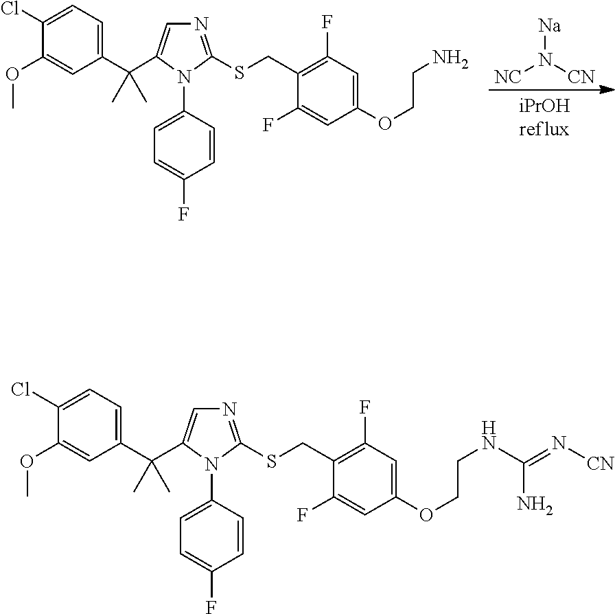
C1(Cl)=CC=C(C(C)(C)C2=CN=C(SCC3=C(F)C=C(OCCNC(=N[CN])N)C=C3F)N2C2=CC=C(F)C=C2)C=C1OC.C1(Cl)=CC=C(C(C)(C)C2=CN=C(SCC3=C(F)C=C(OCCN)C=C3F)N2C2=CC=C(F)C=C2)C=C1OC.[Na]N([CN])[NC]
